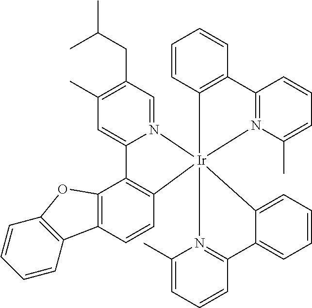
C12=C(C=CC3=C1C1=CC(C)=C(CC(C)C)C=N1[Ir]314(C3=C(C=CC=C3)C3=N1C(C)=CC=C3)N1=C(C=CC=C1C)C1=CC=CC=C41)C1=C(O2)C=CC=C1
